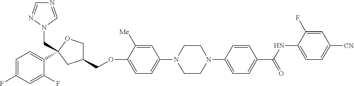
C1=C(F)C=C(F)C(C2(CN3C=NC=N3)OCC(COC3=CC=C(N4CCN(C5=CC=C(C(NC6=CC=C([CN])C=C6F)=O)C=C5)CC4)C=C3[Me])C2)=C1
